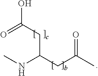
N(C(CC(C)=O)CC(O)=O)C
